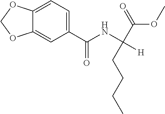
C12=CC=C(C(NC([H])(C(=O)OC)CCCC)=O)C=C1OCO2
